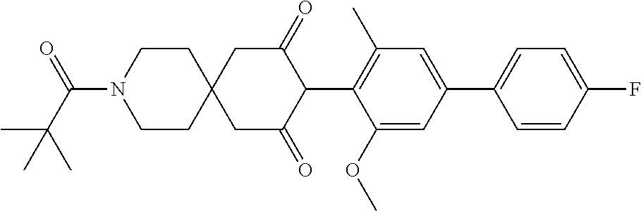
C1(OC)=CC(C2=CC=C(F)C=C2)=CC(C)=C1C1C(=O)CC2(CC1=O)CCN(C(C(C)(C)C)=O)CC2
